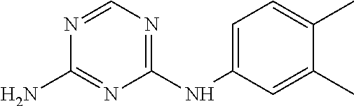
N1=CN=C(NC2=CC=C(C)C(C)=C2)N=C1N
